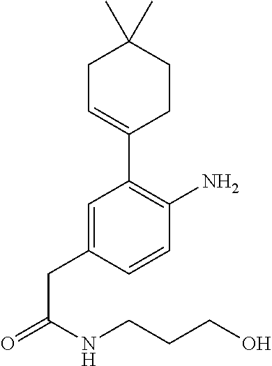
C1=C(CC(=O)NCCCO)C=CC(N)=C1C1=CCC(C)(C)CC1
